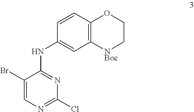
C1(Br)=CN=C(Cl)N=C1NC1=CC2=C(C=C1)OCC[NBoc]2
